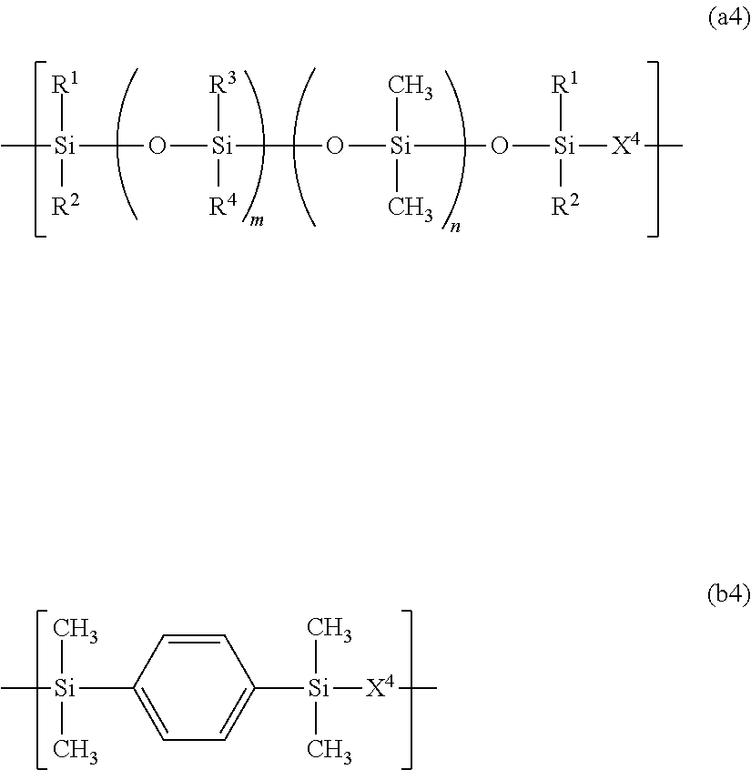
C[Si]([R1])(O[Si]([R3])(O[Si](C)(C)O[Si]([R1])([X4]C)[R2])[R4])[R2].C1=CC([Si](C)(C)C)=CC=C1[Si](C)(C)[X4]C
